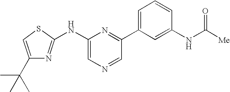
C1(NC2=CN=CC(C3=CC=CC(NC([Me])=O)=C3)=N2)=NC(C(C)(C)C)=CS1
